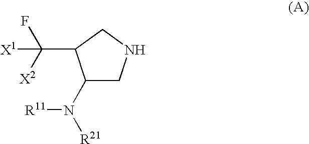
C1(N([R11])[R21])CNCC1C(F)([X2])[X1]
